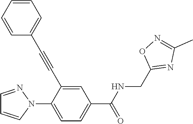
C1=NN(C2=CC=C(C(NCC3=NC(C)=NO3)=O)C=C2C#CC2=CC=CC=C2)C=C1
